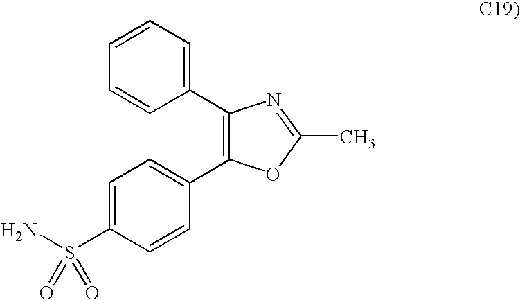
C1=CC(C2=C(C3=CC=C(S(N)(=O)=O)C=C3)OC(C)=N2)=CC=C1
